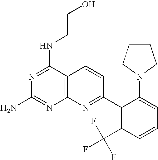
N1=C(NCCO)C2=C(N=C1N)N=C(C1=C(C(F)(F)F)C=CC=C1N1CCCC1)C=C2
